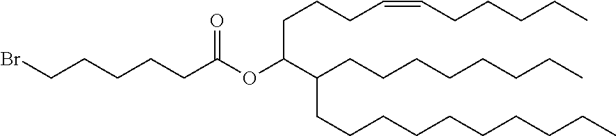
C(CCCCCCCC)(CCCCCCCCCC)C(CCCC=CCCCCC)OC(CCCCCBr)=O
